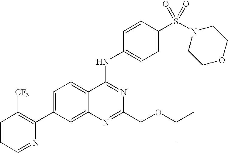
C1=CC=NC(C2=CC=C3C(=C2)N=C(COC(C)C)N=C3NC2=CC=C(S(N3CCOCC3)(=O)=O)C=C2)=C1[CF3]
